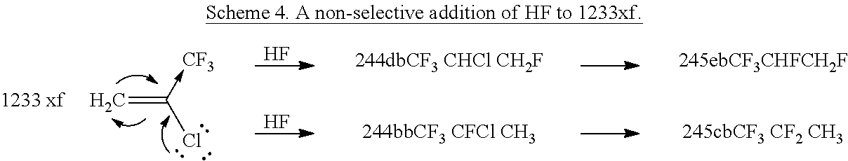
C=C(->[CF3])Cl.F.F
